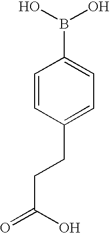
C1=C(B(O)O)C=CC(CCC(=O)O)=C1
